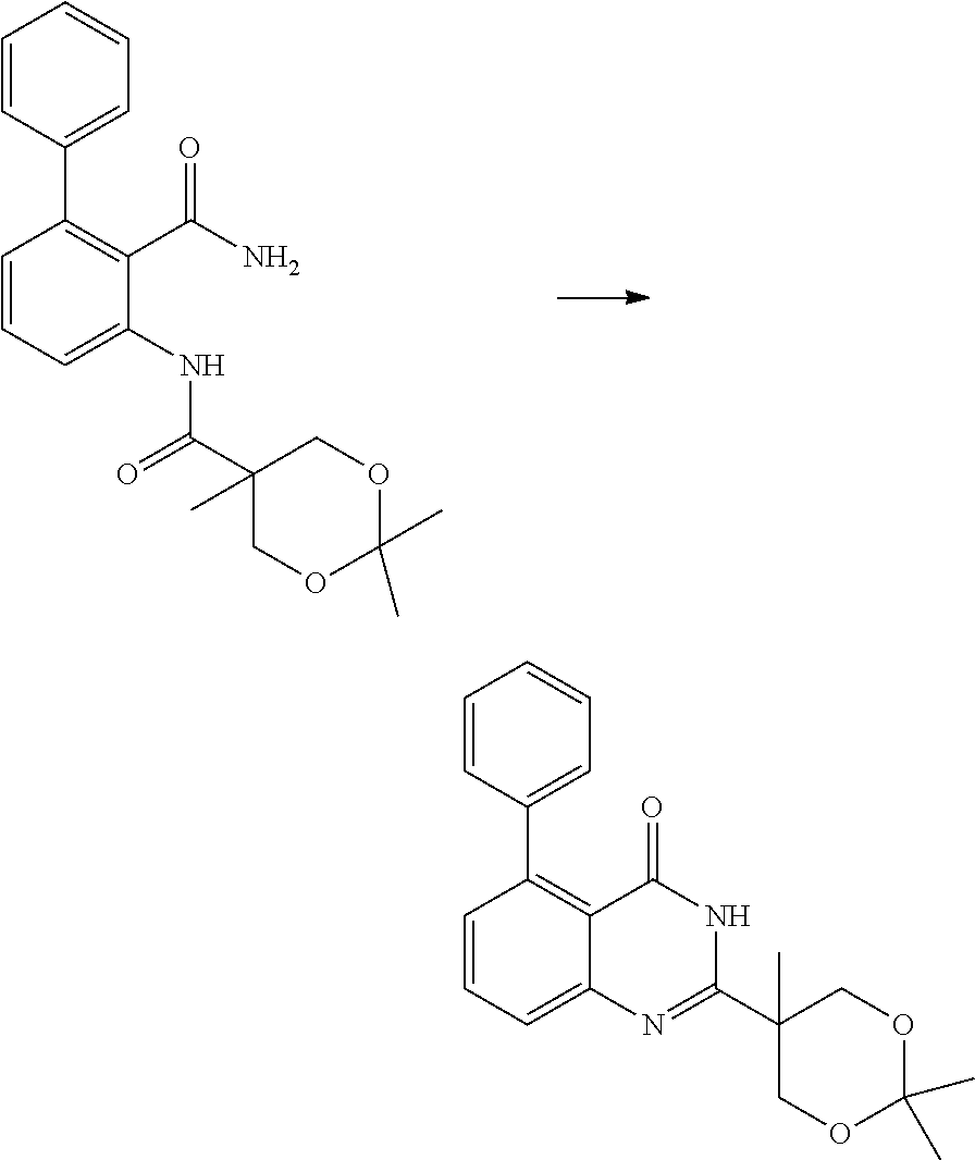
C1=CC=C(NC(C2(C)COC(C)(C)OC2)=O)C(C(N)=O)=C1C1=CC=CC=C1.C1=CC=C2C(=C1C1=CC=CC=C1)C(=O)NC(C1(C)COC(C)(C)OC1)=N2
